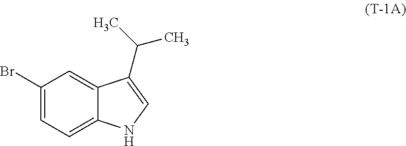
C1(Br)=CC=C2C(=C1)C(C(C)C)=CN2
